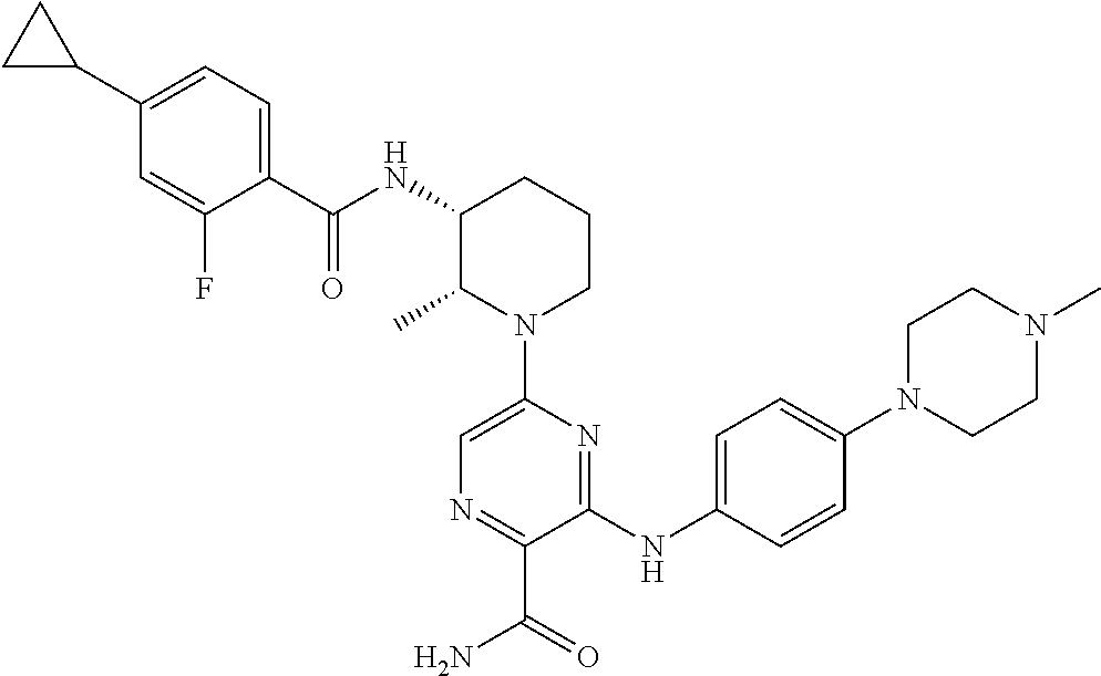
C1(C)N(C2=CN=C(C(=O)N)C(NC3=CC=C(N4CCN(C)CC4)C=C3)=N2)CCCC1NC(=O)C1=CC=C(C2CC2)C=C1F
